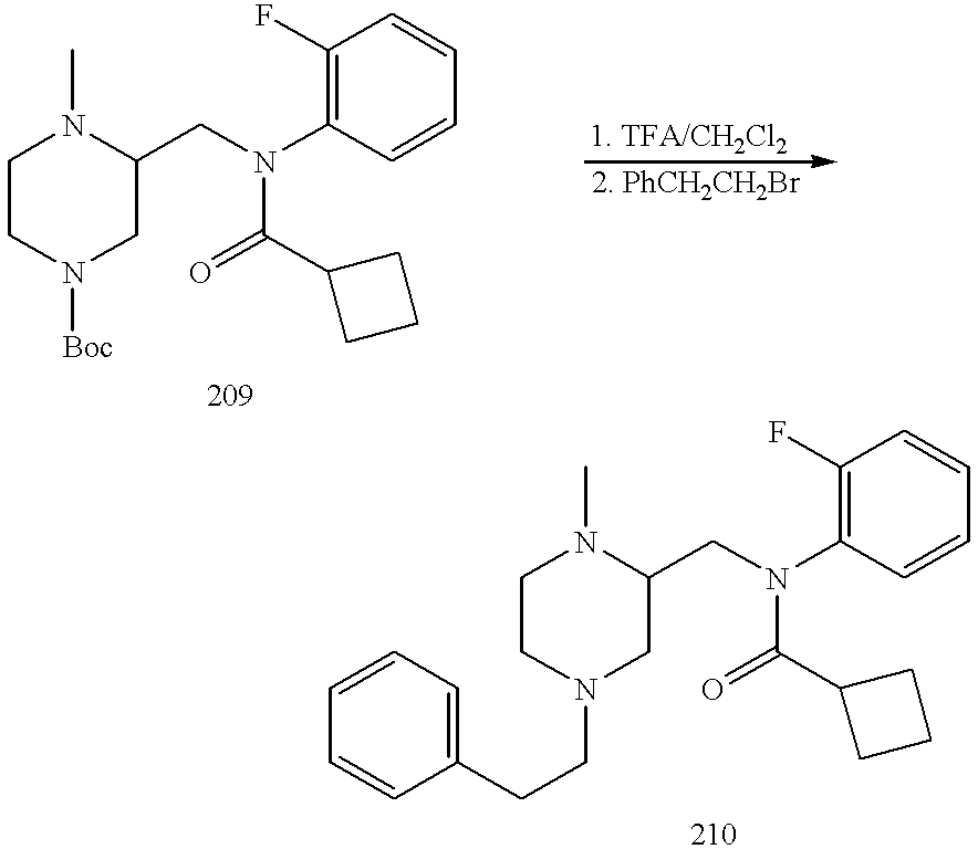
C1CN([Boc])CC(CN(C2=C(F)C=CC=C2)C(=O)C2CCC2)N1C.C1CN(CCC2=CC=CC=C2)CC(CN(C2=C(F)C=CC=C2)C(=O)C2CCC2)N1C
